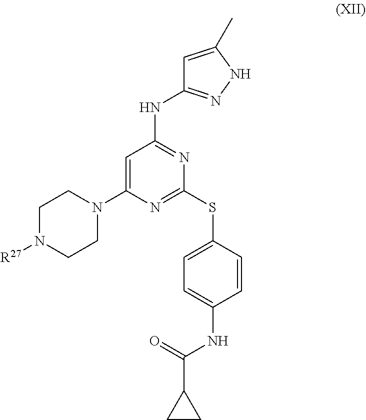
C1N([R27])CCN(C2=CC(NC3=NNC(C)=C3)=NC(SC3=CC=C(NC(C4CC4)=O)C=C3)=N2)C1
